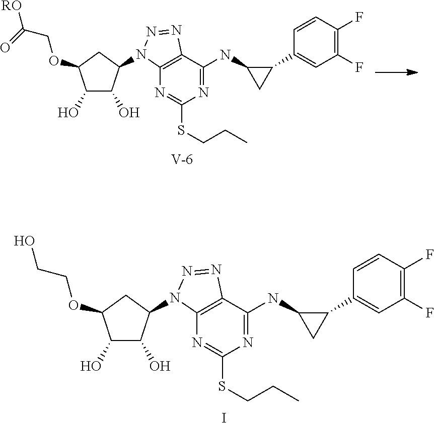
O(CCO)C1C(O)C(O)C(N2C3=C(C(NC4C(C5=CC(F)=C(F)C=C5)C4)=NC(SCCC)=N3)N=N2)C1.I.O(CC([RO])=O)C1C(O)C(O)C(N2C3=C(C(NC4C(C5=CC(F)=C(F)C=C5)C4)=NC(SCCC)=N3)N=N2)C1.[V]
